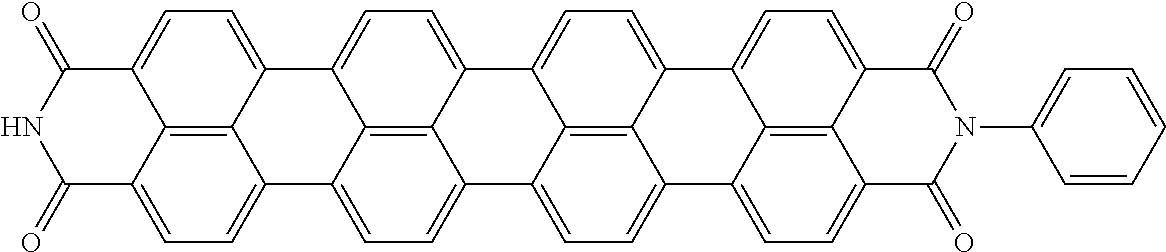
C12=CC=C3C(=O)NC(=O)C4=CC=C(C1=C34)C1=CC=C3C4=C1C2=CC=C4C1=CC=C2C4=C1C3=CC=C4C1=CC=C3C(=O)N(C4=CC=CC=C4)C(=O)C4=CC=C2C1=C43
